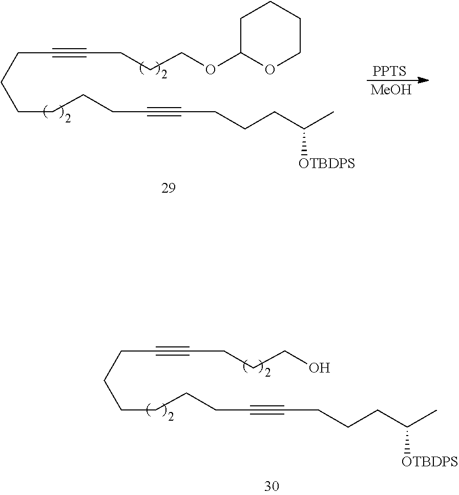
C(CCCCCCC#CCCCC(C)[OTBDPS])#CCCCO.C(CCCCCCC#CCCCC(C)[OTBDPS])#CCCCOC1OCCCC1.[PPTS].[MeOH]
